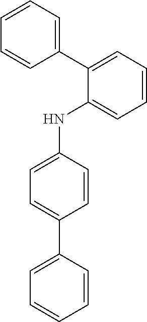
C1=CC(NC2=CC=CC=C2C2=CC=CC=C2)=CC=C1C1=CC=CC=C1
